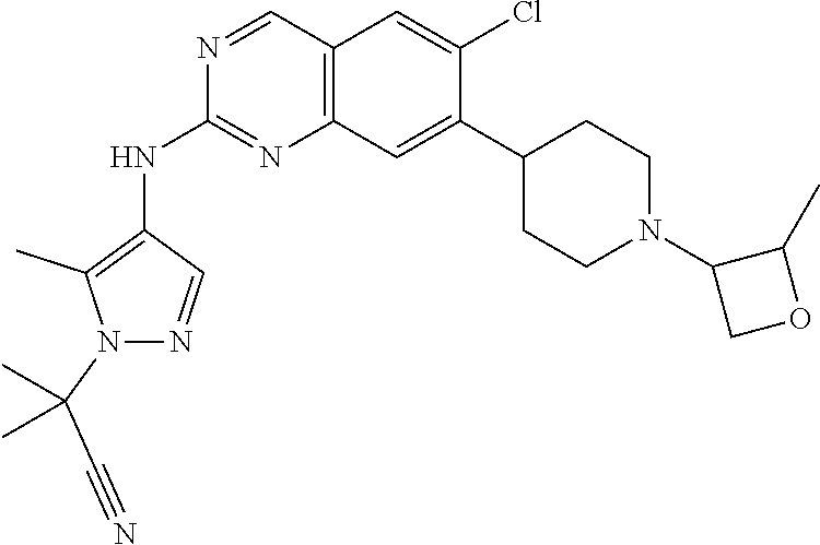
C12=C(C=C(C3CCN(C4COC4C)CC3)C(Cl)=C1)N=C(NC1=C(C)N(C(C)(C#N)C)N=C1)N=C2
